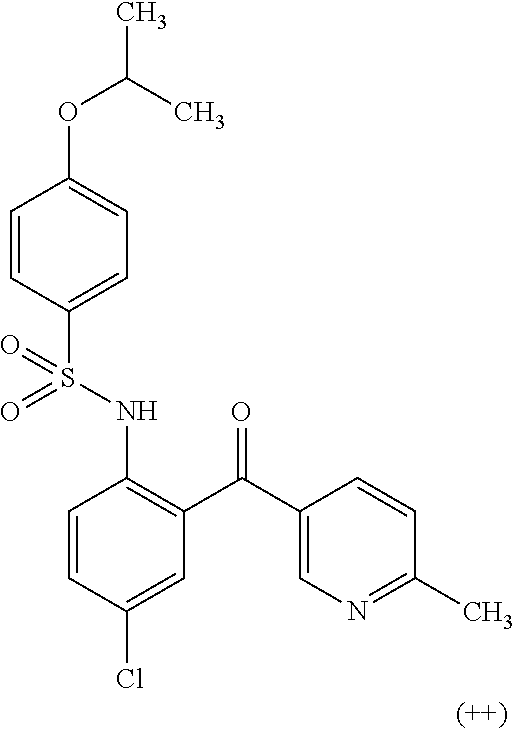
C1=CC(S(NC2=C(C(C3=CN=C(C)C=C3)=O)C=C(Cl)C=C2)(=O)=O)=CC=C1OC(C)C
